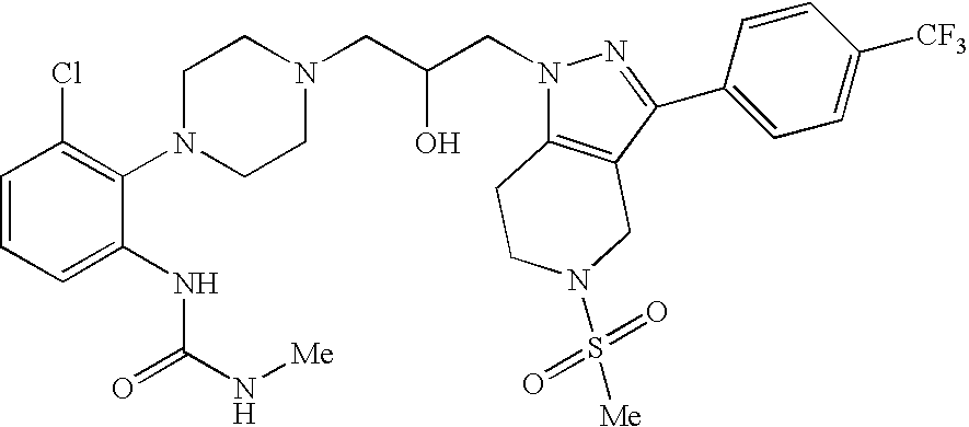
C1=CC=C(NC(=O)N[Me])C(N2CCN(CC(CN3C4=C(C(C5=CC=C([CF3])C=C5)=N3)CN(S([Me])(=O)=O)CC4)O)CC2)=C1Cl
